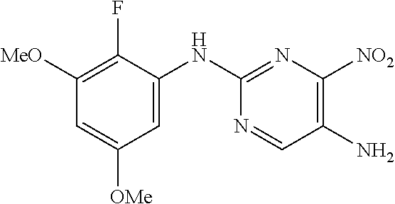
C1([MeO])=C(F)C(NC2=NC([NO2])=C(N)C=N2)=CC([OMe])=C1
